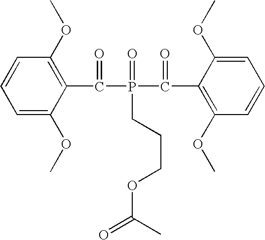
C1=C(OC)C(C(=O)P(=O)(C(=O)C2=C(OC)C=CC=C2OC)CCCOC(=O)C)=C(OC)C=C1
